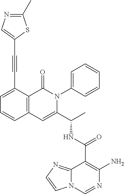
C1(C(NC(C2=CC3=C(C(=O)N2C2=CC=CC=C2)C(C#CC2=CN=C(C)S2)=CC=C3)C)=O)=C(N)N=CN2C1=NC=C2
